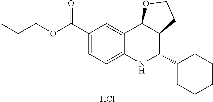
C12=CC(C(OCCC)=O)=CC=C1NC(C1CCCCC1)C1C2OCC1.Cl
